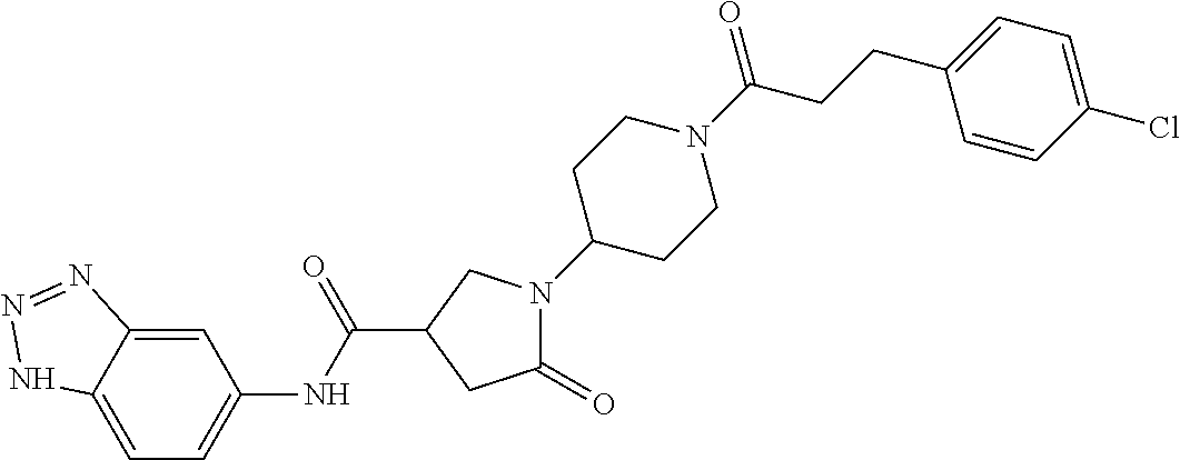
C1=C2C(=CC(NC(=O)C3CN(C4CCN(C(=O)CCC5=CC=C(Cl)C=C5)CC4)C(=O)C3)=C1)N=NN2
